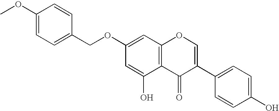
C12=C(C=C(OCC3=CC=C(OC)C=C3)C=C1O)OC=C(C1=CC=C(O)C=C1)C2=O
